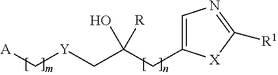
C1=C(CC(O)(C[Y]C[A])[R])[X]C([R1])=N1
